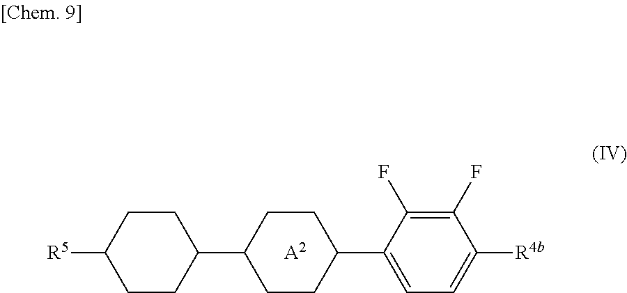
C1CC(C2=CC=C([R4b])C(F)=C2F)CCC1C1CCC([R5])CC1.[A2]
